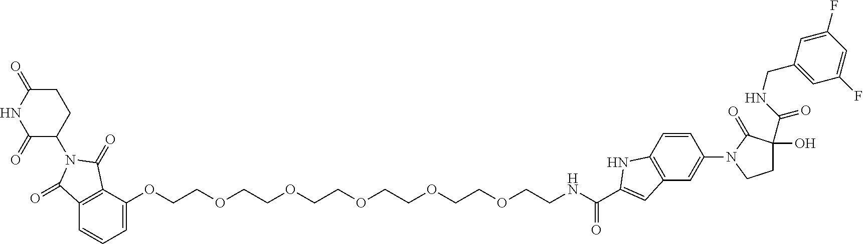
C1=C(OCCOCCOCCOCCOCCOCCNC(C2=CC3=C(C=CC(N4CCC(O)(C(NCC5=CC(F)=CC(F)=C5)=O)C4=O)=C3)N2)=O)C2=C(C=C1)C(=O)N(C1CCC(=O)NC1=O)C2=O
